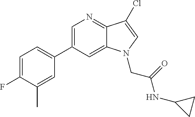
C1=C(C2=CC=C(F)C(C)=C2)C=C2C(=N1)C(Cl)=CN2CC(=O)NC1CC1
